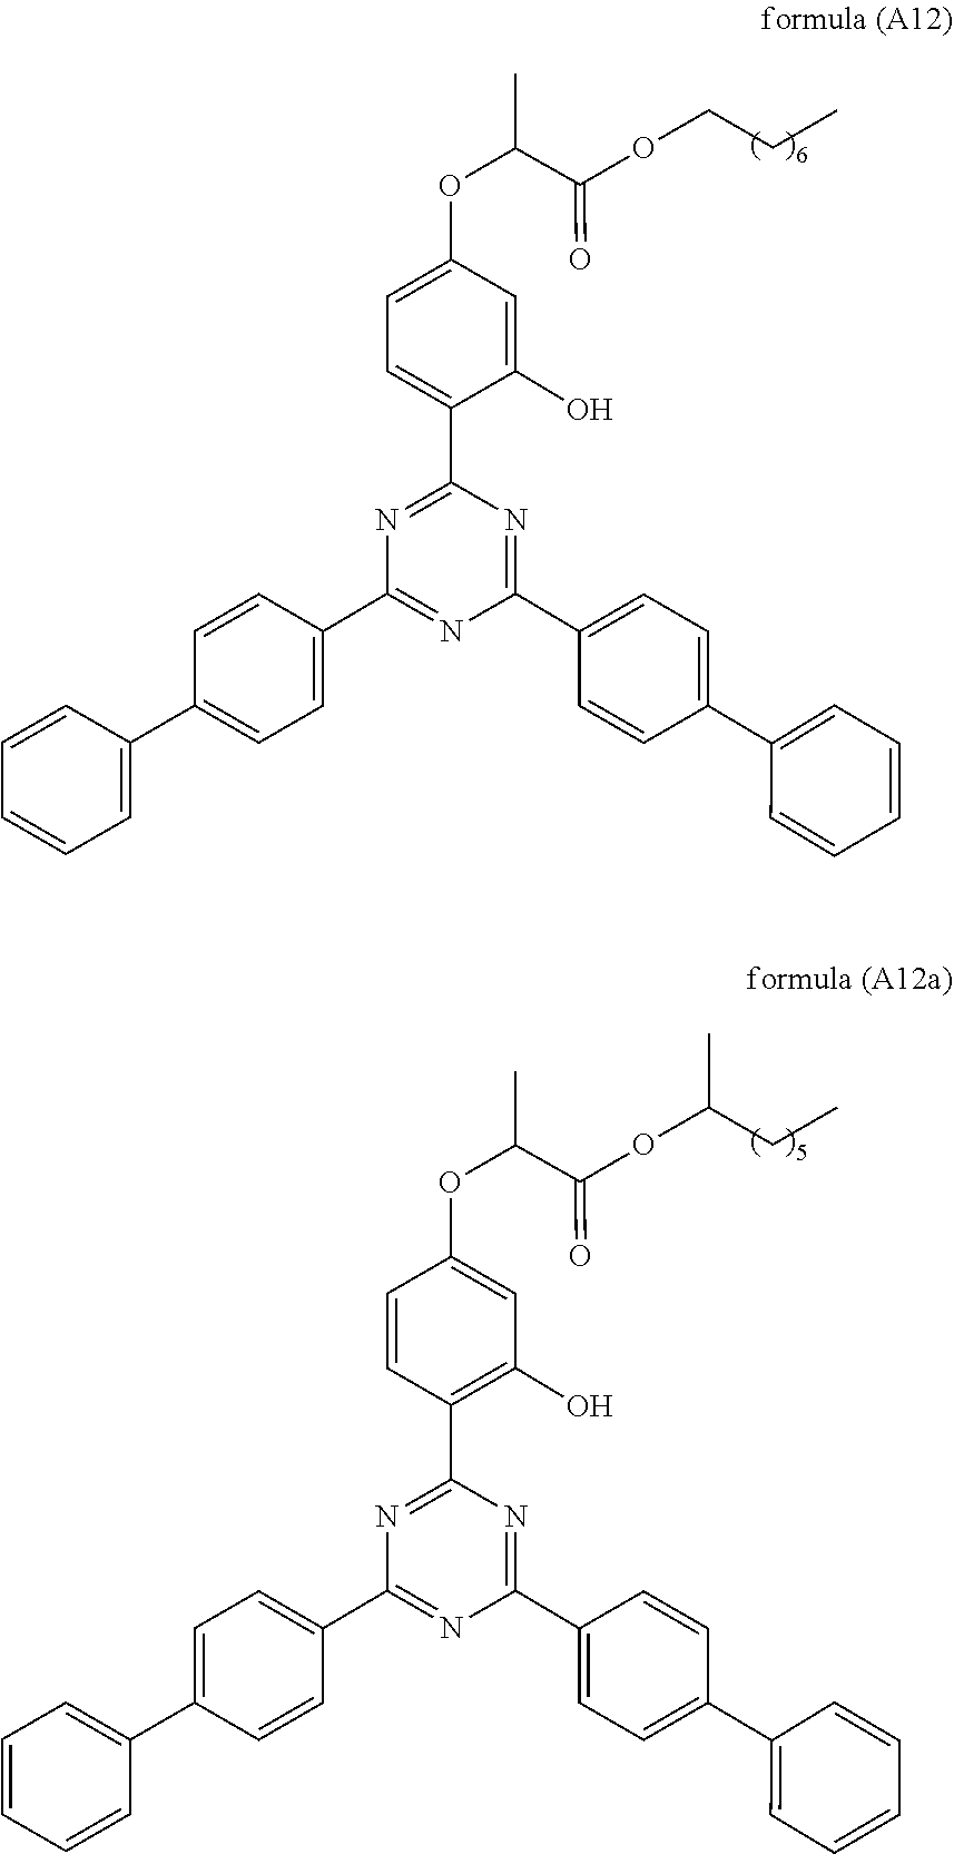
C1=CC(C2=CC=CC=C2)=CC=C1C1=NC(C2=CC=C(OC(C(OCCC)=O)C)C=C2O)=NC(C2=CC=C(C3=CC=CC=C3)C=C2)=N1.C1=C(C2=NC(C3=C(O)C=C(OC(C(OC(CC)C)=O)C)C=C3)=NC(C3=CC=C(C4=CC=CC=C4)C=C3)=N2)C=CC(C2=CC=CC=C2)=C1
